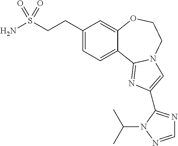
C1(CCS(N)(=O)=O)=CC=C2C(=C1)OCCN1C2=NC(C2=NC=NN2C(C)C)=C1
